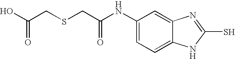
C1(NC(CSCC(O)=O)=O)=CC=C2C(=C1)N=C(S)N2
